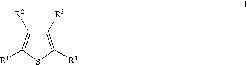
C1([R3])=C([R4])SC([R1])=C1[R2]
